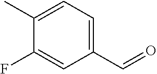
C1(C=O)=CC=C(C)C(F)=C1
